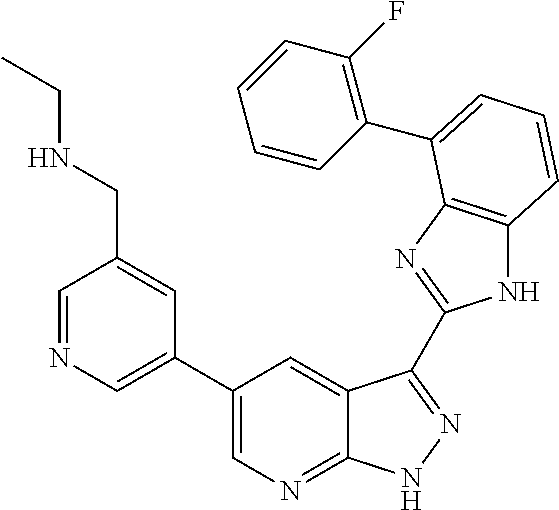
C1(C2=CN=CC(CNCC)=C2)=CN=C2C(=C1)C(C1=NC3=C(N1)C=CC=C3C1=C(F)C=CC=C1)=NN2
